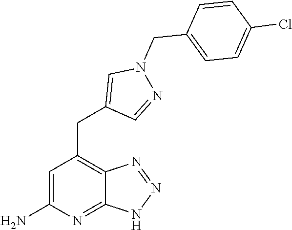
C1=C(N)N=C2C(=C1CC1=CN(CC3=CC=C(Cl)C=C3)N=C1)N=NN2
